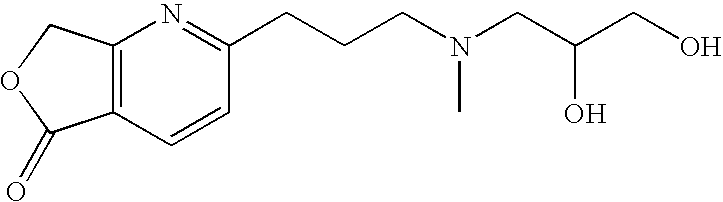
C12=C(C=CC(CCCN(CC(CO)O)C)=N1)C(=O)OC2
